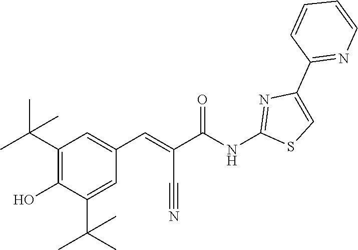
C1=CN=C(C2=CSC(NC(C(=CC3=CC(C(C)(C)C)=C(O)C(C(C)(C)C)=C3)C#N)=O)=N2)C=C1
